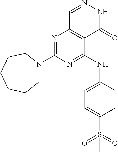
N1=C(N2CCCCCC2)N=C(NC2=CC=C(S(=O)(=O)C)C=C2)C2=C1C=NNC2=O
